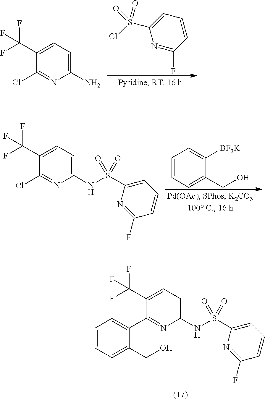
C1=C(S(Cl)(=O)=O)N=C(F)C=C1.C1=C(C(F)(F)F)C(Cl)=NC(N)=C1.C1=CC=C(CO)C([BF3K])=C1.C1=C(C(F)(F)F)C(Cl)=NC(NS(C2=CC=CC(F)=N2)(=O)=O)=C1.C1=CC=C(CO)C(C2=NC(NS(C3=CC=CC(F)=N3)(=O)=O)=CC=C2C(F)(F)F)=C1
